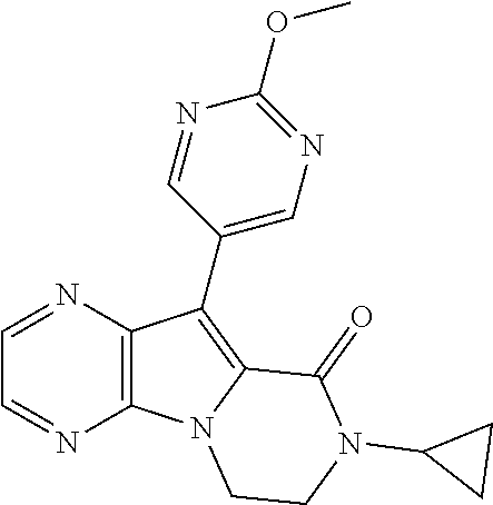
C12=C(C(C3=CN=C(OC)N=C3)=C3N1CCN(C1CC1)C3=O)N=CC=N2
